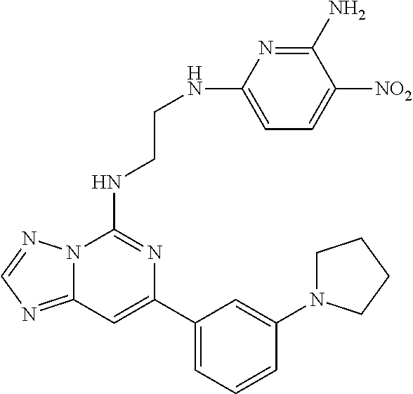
N12C(=NC=N1)C=C(C1=CC=CC(N3CCCC3)=C1)N=C2NCCNC1=CC=C([NO2])C(N)=N1
